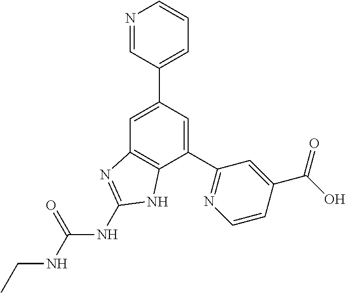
C1=C(C2=CC=CN=C2)C=C(C2=NC=CC(C(O)=O)=C2)C2=C1N=C(NC(NCC)=O)N2
